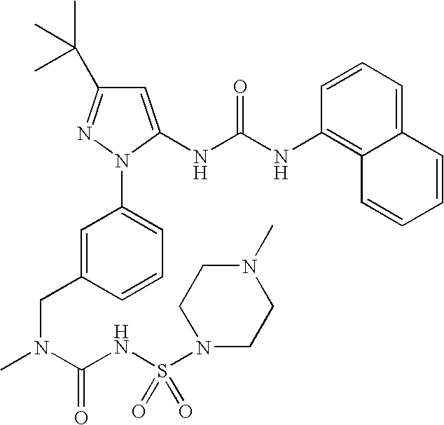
C12=CC=CC(NC(NC3=CC(C(C)(C)C)=NN3C3=CC=CC(CN(C)C(=O)NS(N4CCN(C)CC4)(=O)=O)=C3)=O)=C1C=CC=C2
